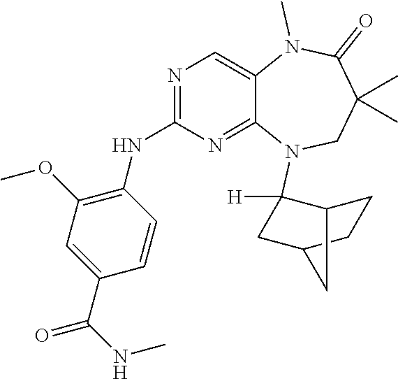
C1=CC(C(NC)=O)=CC(OC)=C1NC1=NC=C2C(=N1)N(C1([H])C3CCC(C1)C3)CC(C)(C)C(=O)N2C
